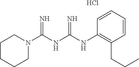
Cl.C1CCCN(C(NC(NC2=C(CCC)C=CC=C2)=N)=N)C1
